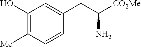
C1(O)=C([Me])C=CC(CC([CO2Me])N)=C1
